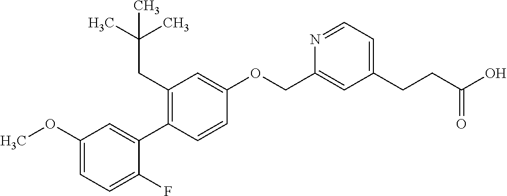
C1(OC)=CC=C(F)C(C2=C(CC(C)(C)C)C=C(OCC3=CC(CCC(O)=O)=CC=N3)C=C2)=C1
